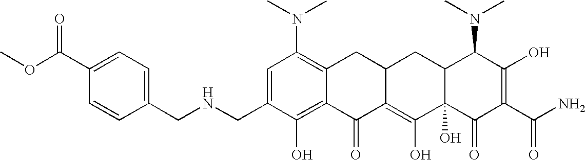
C1(CNCC2=CC=C(C(OC)=O)C=C2)=CC(N(C)C)=C2C(=C1O)C(=O)C1=C(O)C3(O)C(CC1C2)C(N(C)C)C(O)=C(C(N)=O)C3=O
